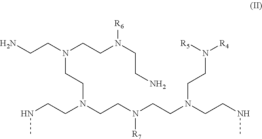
NCCN(CCN(CCN)[R6])CCN(CCN([R7])CCN(CCNC)CCN([R4])[R5])CCNC
